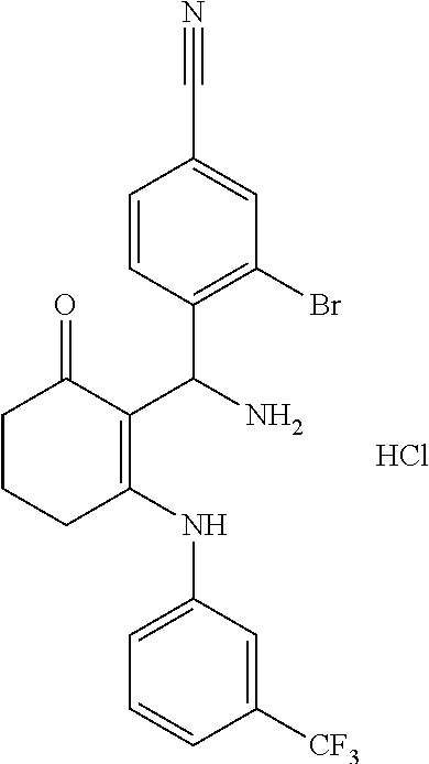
C1(C(N)C2=C(Br)C=C(C#N)C=C2)=C(NC2=CC=CC([CF3])=C2)CCCC1=O.Cl
